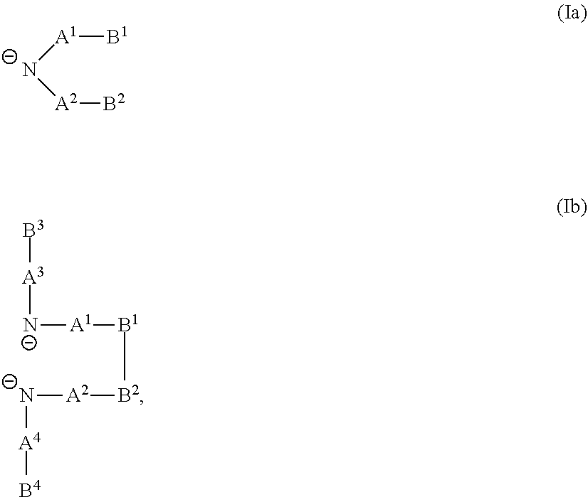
[B1][A1][N-][A2][B2].[N-]([A1][B1][B2][A2][N-][A4][B4])[A3][B3]
